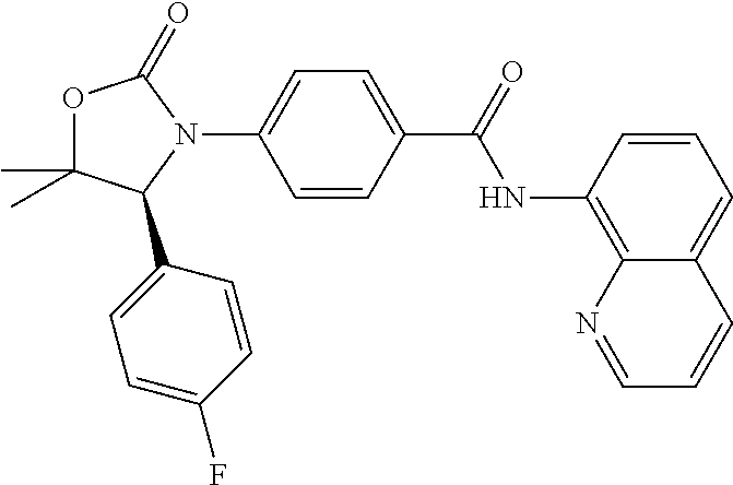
C1(N2C(=O)OC(C)(C)C2C2=CC=C(F)C=C2)=CC=C(C(NC2=C3C(=CC=C2)C=CC=N3)=O)C=C1
